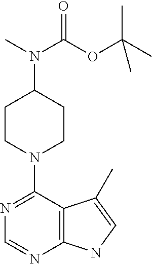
C12=C(C(N3CCC(N(C)C(OC(C)(C)C)=O)CC3)=NC=N1)C(C)=CN2
